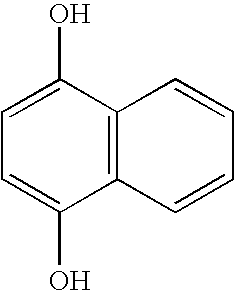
C1=C(O)C2=C(C(O)=C1)C=CC=C2
